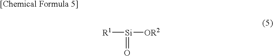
[R1][Si]([OR2])=O.[[Chemical Formula 5]]
